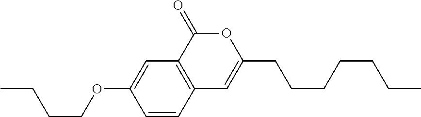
C1=CC2=C(C=C1OCCCC)C(=O)OC(CCCCCCC)=C2
